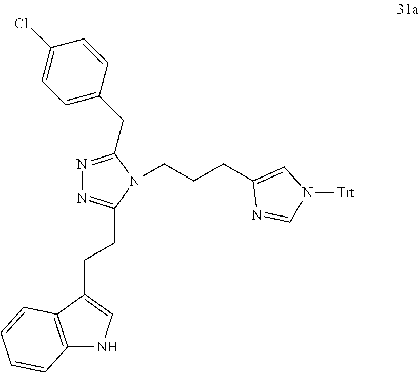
N1=C(CC2=CC=C(Cl)C=C2)N(CCCC2=CN([Trt])C=N2)C(CCC2=CNC3=C2C=CC=C3)=N1
